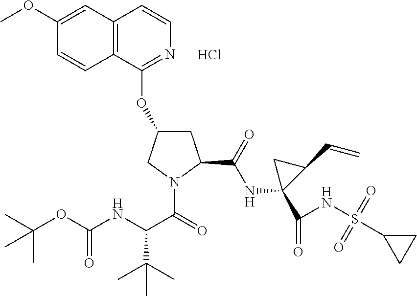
C1(OC)=CC2=C(C=C1)C(OC1CC(C(NC3(C(NS(C4CC4)(=O)=O)=O)C(C=C)C3)=O)N(C(=O)C(NC(OC(C)(C)C)=O)C(C)(C)C)C1)=NC=C2.Cl
